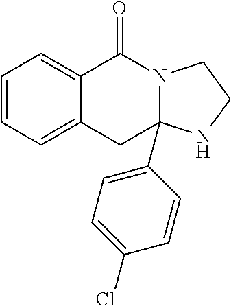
C1=CC=C2C(=C1)C(=O)N1C(C3=CC=C(Cl)C=C3)(C2)NCC1
